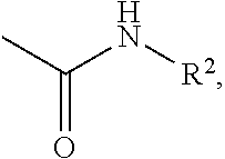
CC(N[R2])=O
